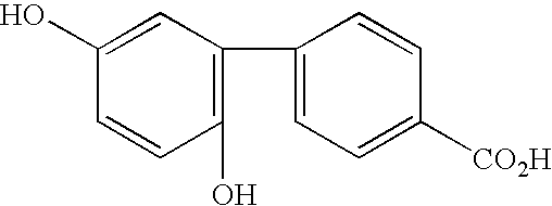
C1(O)=CC(C2=CC=C([CO2H])C=C2)=C(O)C=C1
